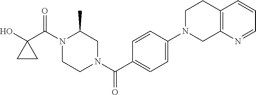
OC1(C(N2C(C)CN(C(=O)C3=CC=C(N4CC5=C(CC4)C=CC=N5)C=C3)CC2)=O)CC1
